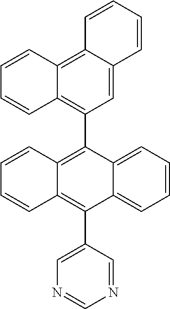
C1(C2=C3C(=C(C4=CN=CN=C4)C4=CC=CC=C24)C=CC=C3)=C2C(=C3C(=C1)C=CC=C3)C=CC=C2
